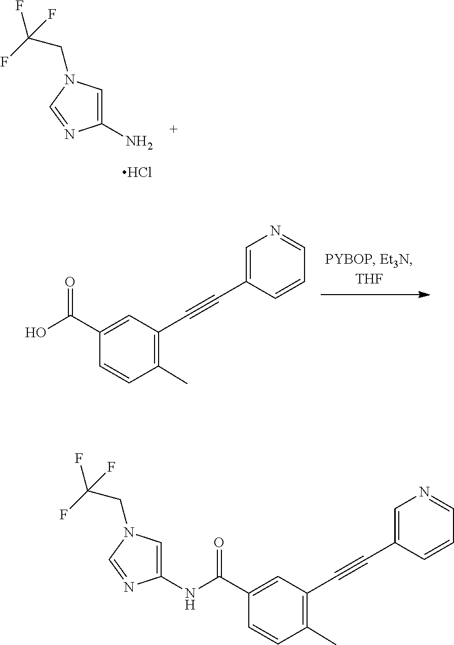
NC1=CN(CC(F)(F)F)C=N1.Cl.C1(C#CC2=C(C)C=CC(C(O)=O)=C2)=CN=CC=C1.C1(C#CC2=C(C)C=CC(C(NC3=CN(CC(F)(F)F)C=N3)=O)=C2)=CN=CC=C1
